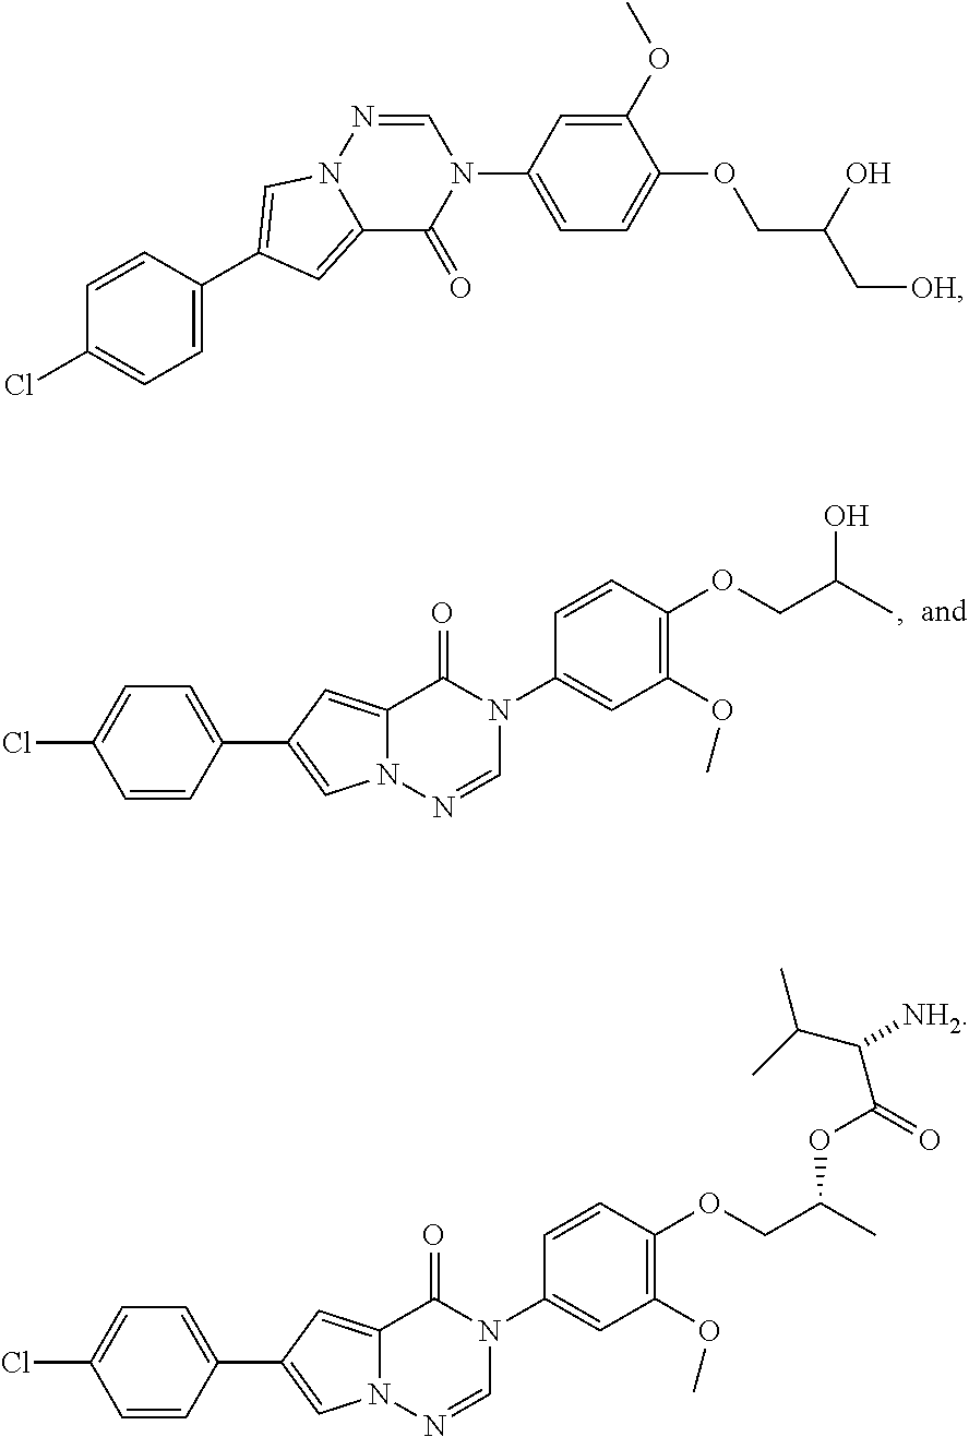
C1=NN2C(=CC(C3=CC=C(Cl)C=C3)=C2)C(=O)N1C1=CC=C(OCC(C[OH])O)C(OC)=C1.C1=C(C2=CN3C(=C2)C(=O)N(C2=CC(OC)=C(OCC(C)O)C=C2)C=N3)C=CC(Cl)=C1.C1=C(C2=CN3C(=C2)C(=O)N(C2=CC(OC)=C(OCC(C)OC(C([NH2])C(C)C)=O)C=C2)C=N3)C=CC(Cl)=C1
